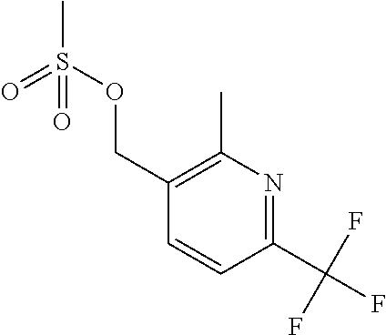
C1=CC(C(F)(F)F)=NC(C)=C1COS(=O)(C)=O
